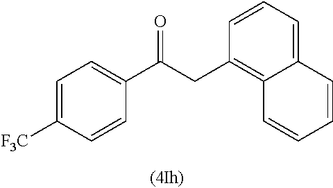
C1=CC=C2C(=C1CC(C1=CC=C([F3C])C=C1)=O)C=CC=C2
